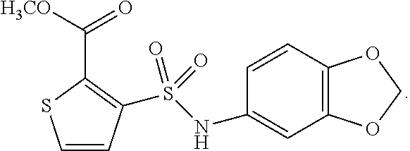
C1(NS(=O)(=O)C2=C(C(=O)[H3CO])SC=C2)=CC2=C(C=C1)OCO2
